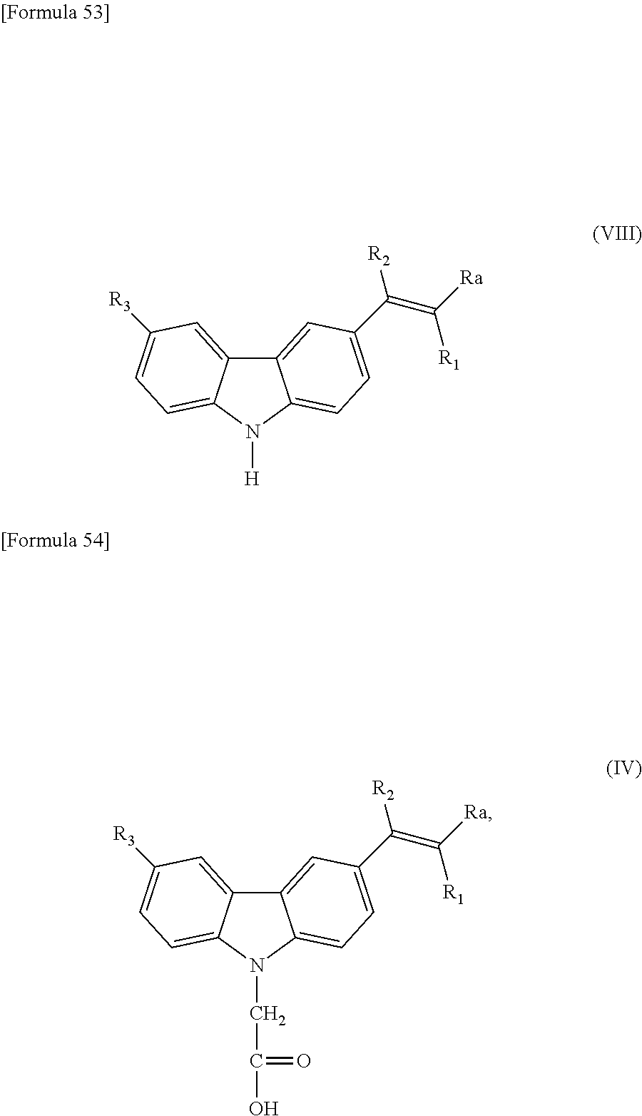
C12=CC(C(=C([Ra])[R1])[R2])=CC=C1N([H])C1=CC=C([R3])C=C21.C12=CC(C(=C([Ra])[R1])[R2])=CC=C1N(CC(O)=O)C1=CC=C([R3])C=C21
